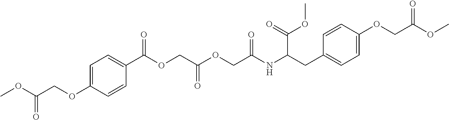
C1=C(OCC(OC)=O)C=CC(C(OCC(OCC(NC(CC2=CC=C(OCC(OC)=O)C=C2)C(OC)=O)=O)=O)=O)=C1
